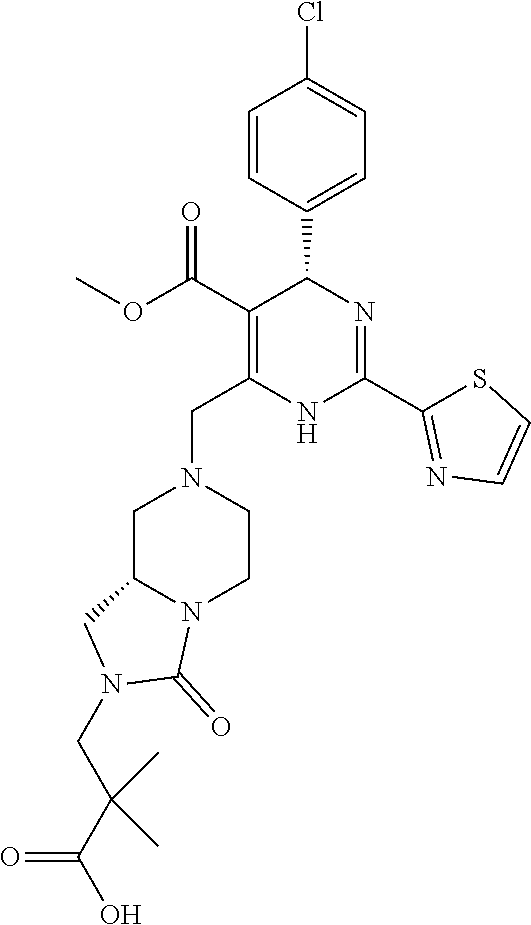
C1=C(C2C(C(=O)OC)=C(CN3CC4N(CC3)C(=O)N(CC(C(O)=O)(C)C)C4)NC(C3=NC=CS3)=N2)C=CC(Cl)=C1
